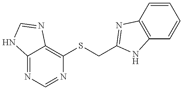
C12=NC=NC(SCC3=NC4=C(C=CC=C4)N3)=C1N=CN2
